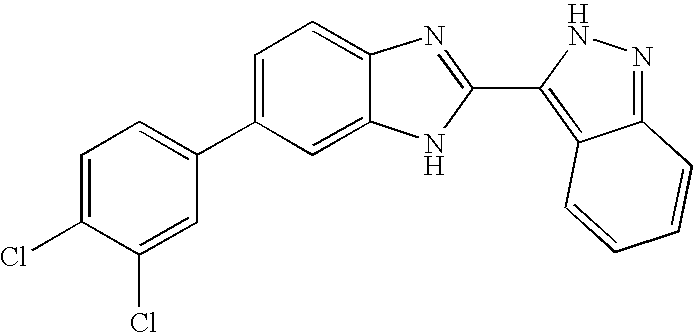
C1=C(C2=CC=C(Cl)C(Cl)=C2)C=C2C(=C1)N=C(C1=C3C(=NN1)C=CC=C3)N2
